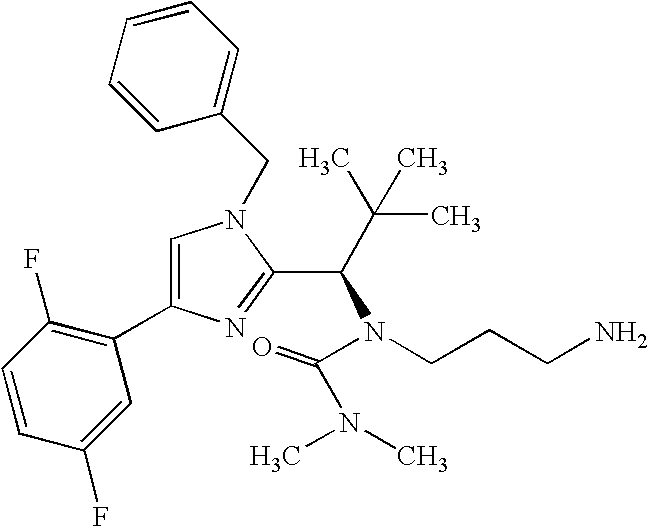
C1=C(C2=C(F)C=CC(F)=C2)N=C(C(C(C)(C)C)N(C(=O)N(C)C)CCCN)N1CC1=CC=CC=C1
